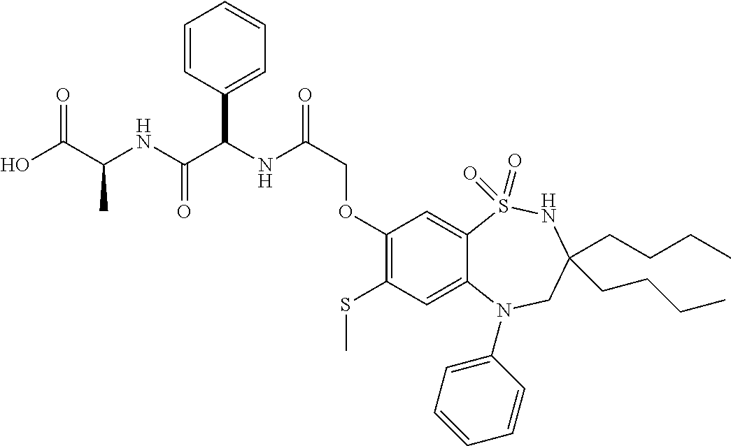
OC(C(NC(C(NC(COC1=C(SC)C=C2C(=C1)S(=O)(=O)NC(CCCC)(CCCC)CN2C1=CC=CC=C1)=O)C1=CC=CC=C1)=O)C)=O
